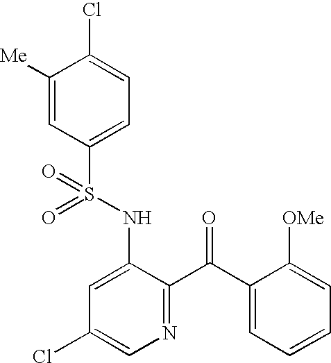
C1([Me])=CC(S(NC2=CC(Cl)=CN=C2C(C2=CC=CC=C2[OMe])=O)(=O)=O)=CC=C1Cl
